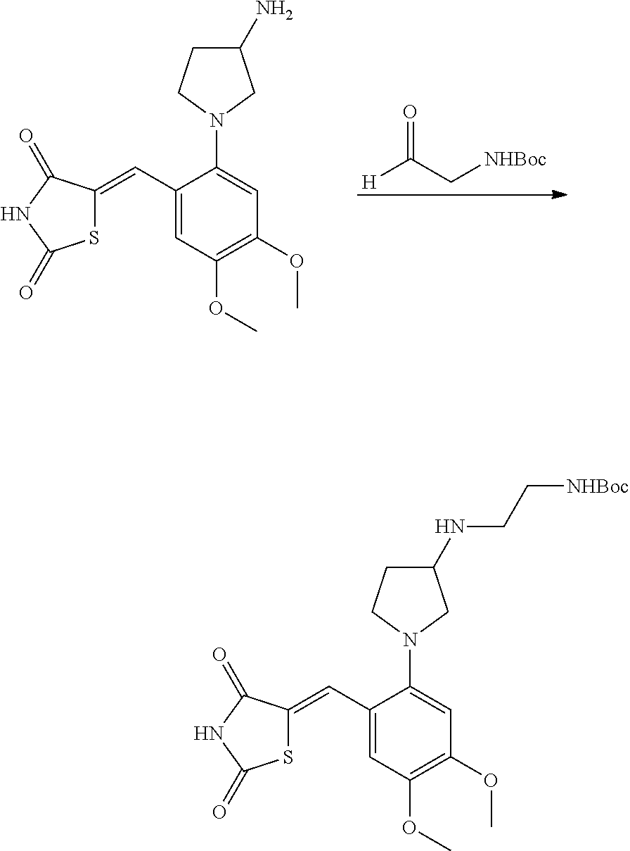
[H]C(C[NHBoc])=O.S1C(=CC2=CC(OC)=C(OC)C=C2N2CCC(N)C2)C(=O)NC1=O.S1C(=CC2=CC(OC)=C(OC)C=C2N2CCC(NCC[NHBoc])C2)C(=O)NC1=O
